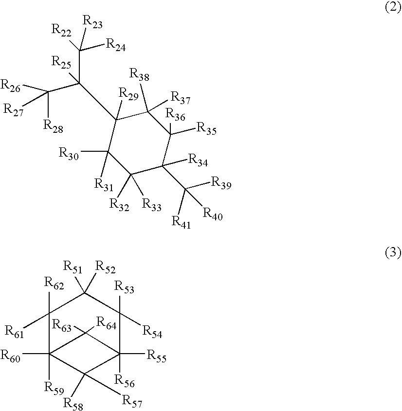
C1(C(C([R22])([R23])[R24])([R25])C([R28])([R27])[R26])([R29])C([R31])([R30])C([R33])([R32])C(C([R39])([R40])[R41])([R34])C([R35])([R36])C1([R38])[R37].C1([R61])([R62])C2([R60])([R59])C([R58])([R57])C([R56])([R55])(C([R53])([R54])C1([R51])[R52])C2([R63])[R64]
